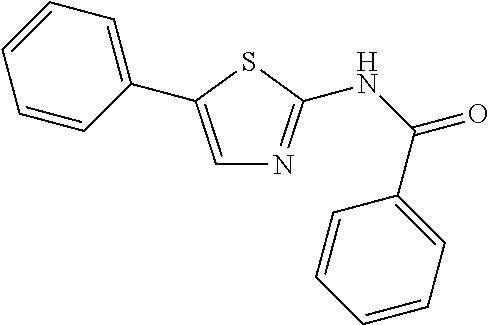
C1=C(C2=CC=CC=C2)SC(NC(=O)C2=CC=CC=C2)=N1
